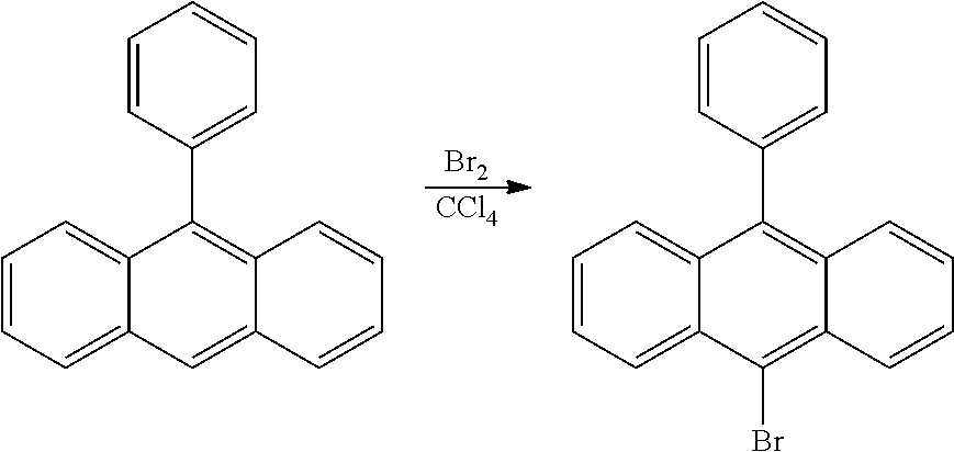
[Br2].[CCl4].C1=CC=C2C(=C1)C(C1=CC=CC=C1)=C1C(=C2)C=CC=C1.C1=CC=C2C(=C1)C(C1=CC=CC=C1)=C1C(=C2Br)C=CC=C1
